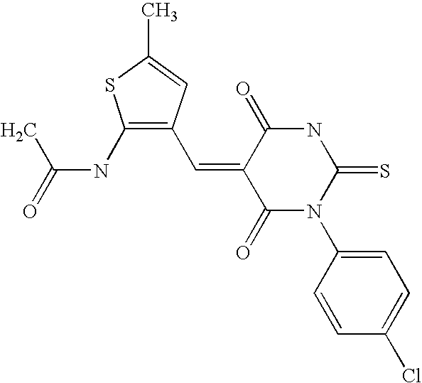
C1(NC(=O)C)=C(C=C2C(=O)N(C3=CC=C(Cl)C=C3)C(=S)NC2=O)C=C(C)S1
